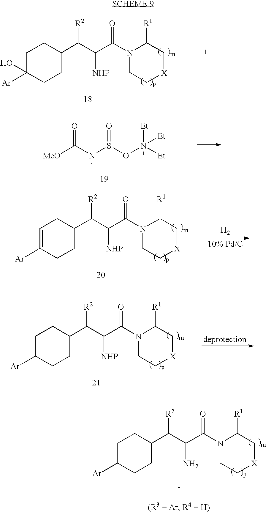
C1C([Ar])(O)CCC(C([R2])C([NHP])C(=O)N2CC[X]CC2[R1])C1.[MeO]C(NS(ON([Et])([Et])[Et])=O)=O.C1=C([Ar])CCC(C([R2])C([NHP])C(=O)N2CC[X]CC2[R1])C1.[H2].C1C([Ar])CCC(C([R2])C([NHP])C(=O)N2CC[X]CC2[R1])C1.C1C([Ar])CCC(C([R2])C(N)C(=O)N2CC[X]CC2[R1])C1.I
